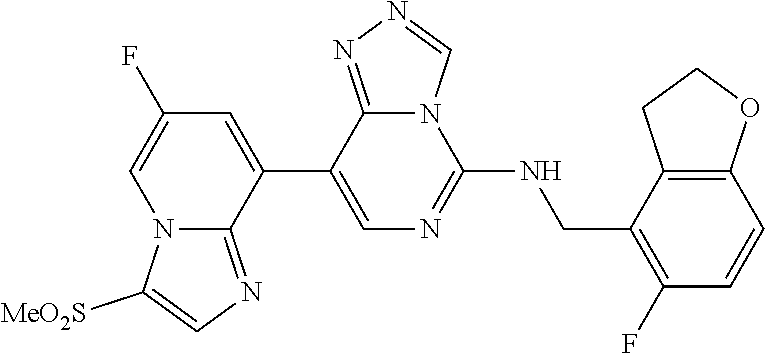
N12C(=NC=C1[MeO2S])C(C1=CN=C(NCC3=C(F)C=CC4=C3CCO4)N3C1=NN=C3)=CC(F)=C2
